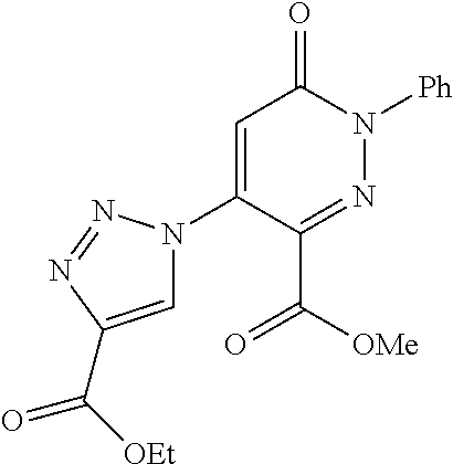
C(C1=NN([Ph])C(=O)C=C1N1C=C(C([OEt])=O)N=N1)([OMe])=O
